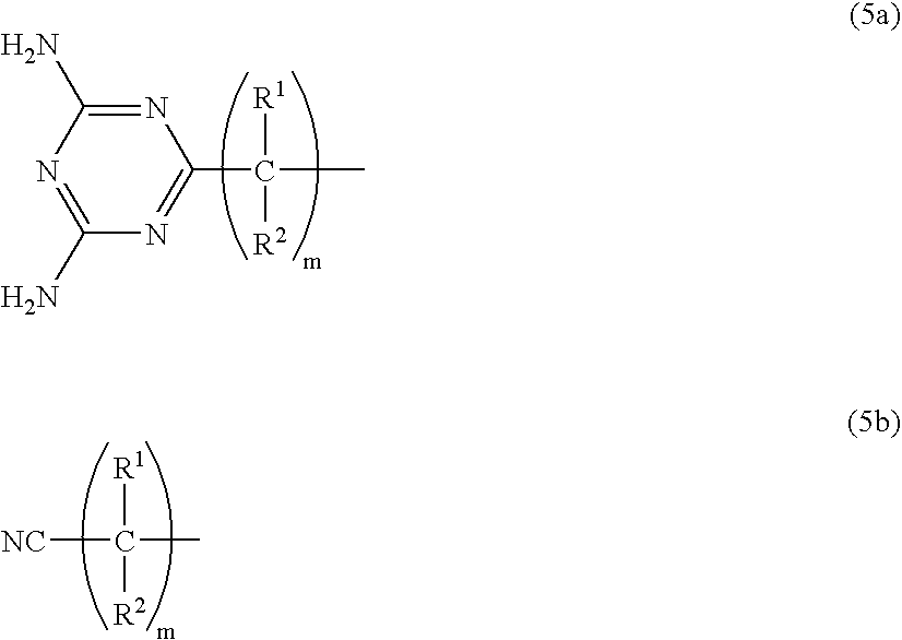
N1=C(N)N=C(N)N=C1C(C)([R2])[R1].[NC]C([R2])([R1])C
